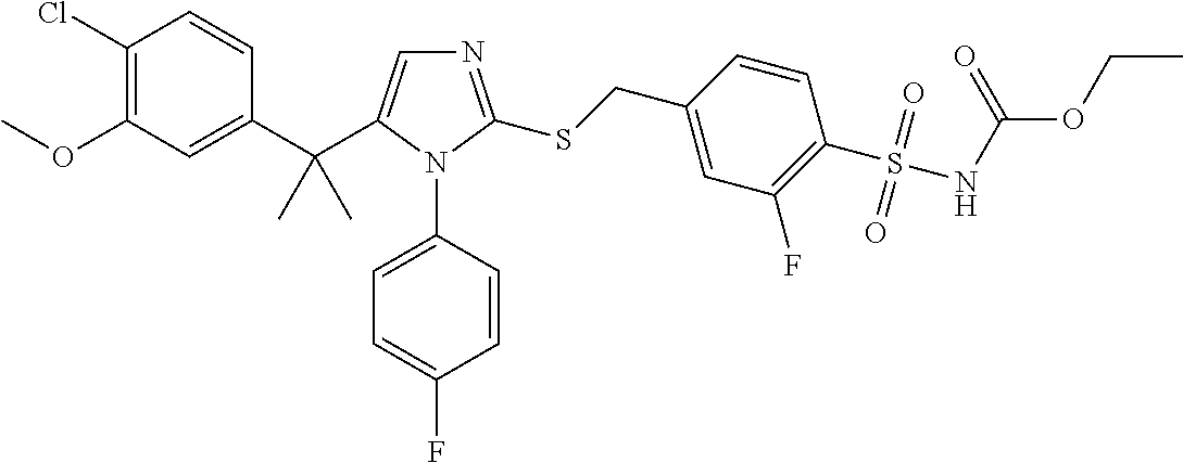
C1(C(C2=CN=C(SCC3=CC(F)=C(S(=O)(=O)NC(OCC)=O)C=C3)N2C2=CC=C(F)C=C2)(C)C)=CC(OC)=C(Cl)C=C1
